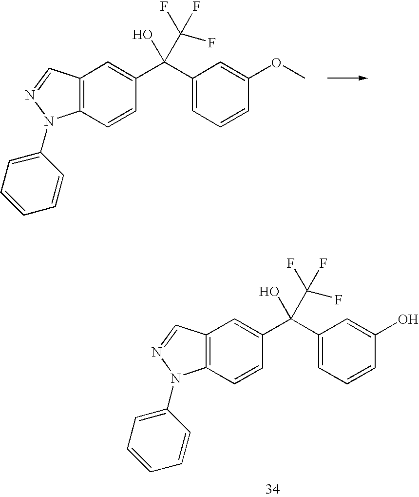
C1(C(C2=CC3=C(C=C2)N(C2=CC=CC=C2)N=C3)(O)C(F)(F)F)=CC=CC(OC)=C1.C1(C(C2=CC3=C(C=C2)N(C2=CC=CC=C2)N=C3)(O)C(F)(F)F)=CC=CC(O)=C1
